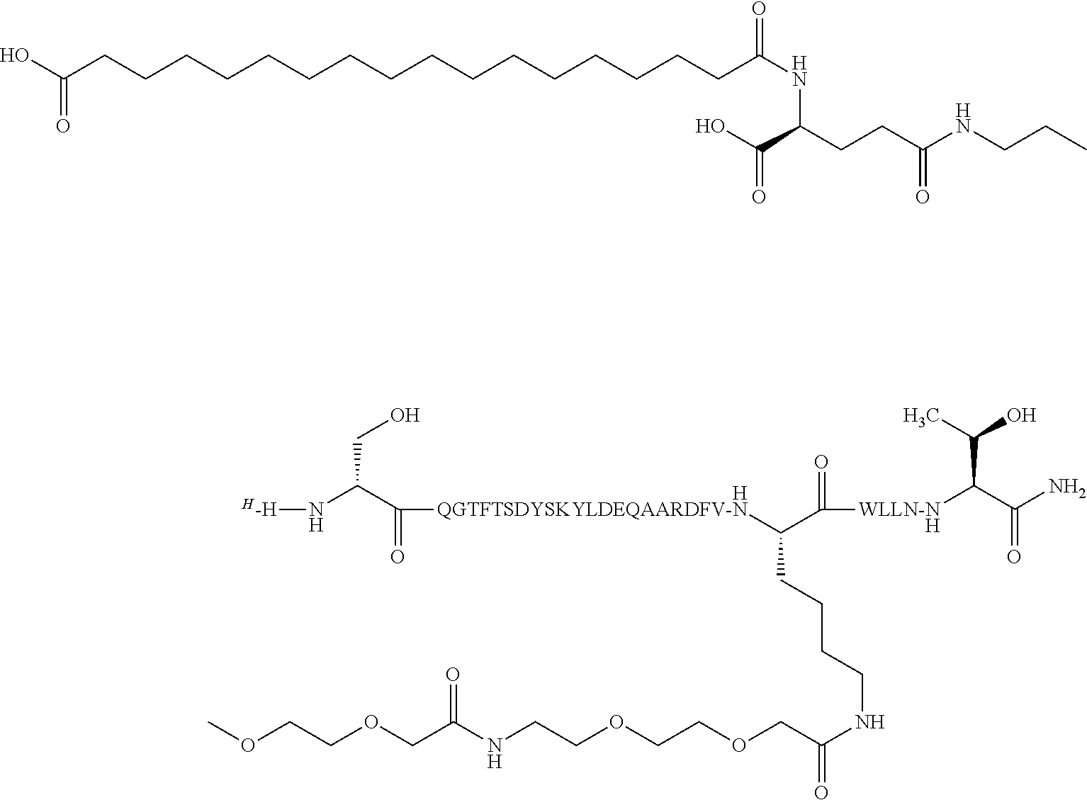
[H].C(NCCOCCOCC(=O)NCCCCC([QGTFTSDYSKYLDEQAARDFV-N]C(=O)C(N[H-H])CO)C([WLLN-N]C(C(N)=O)C(C)O)=O)(=O)COCCOC.[H].C(CCCCCCC(NC(CCC(NCCC)=O)C(O)=O)=O)CCCCCCCCCC(O)=O
